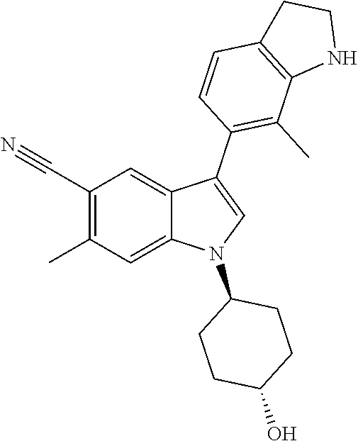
C1(C#N)=C(C)C=C2C(=C1)C(C1=C(C)C3=C(C=C1)CCN3)=CN2C1CCC(O)CC1
